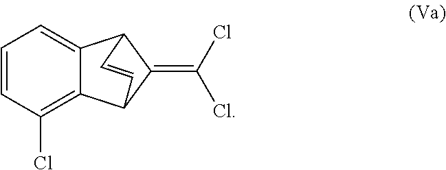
C1=CC(Cl)=C2C(=C1)C1C(=C(Cl)Cl)C2C=C1
